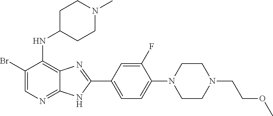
BrC1=CN=C2C(=C1NC1CCN(C)CC1)N=C(C1=CC=C(N3CCN(CCOC)CC3)C(F)=C1)N2
